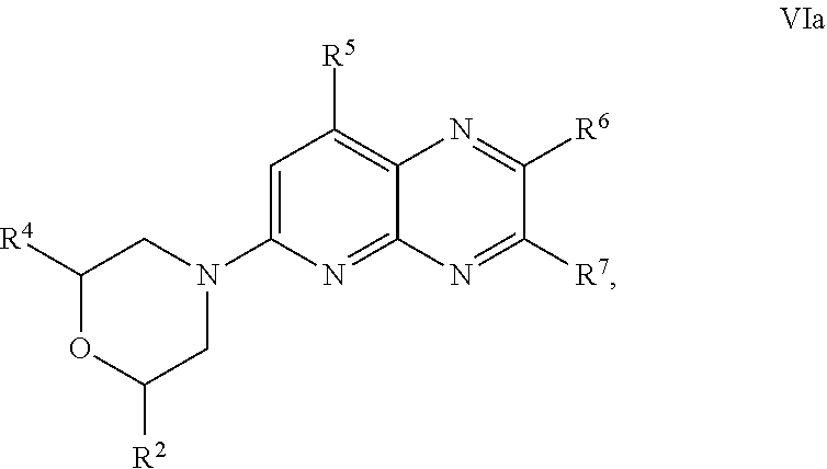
C1=C(N2CC([R4])OC([R2])C2)N=C2C(=C1[R5])N=C([R6])C([R7])=N2
